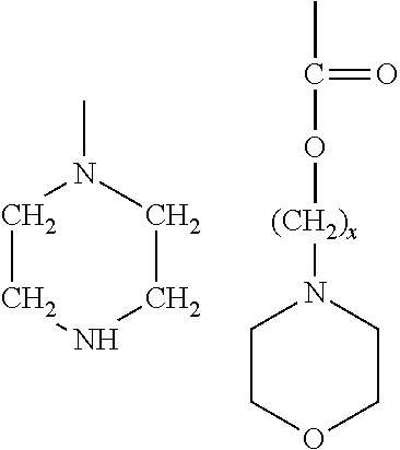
CN1CCNCC1.CC(=O)O[(CH2)x]N1CCOCC1
